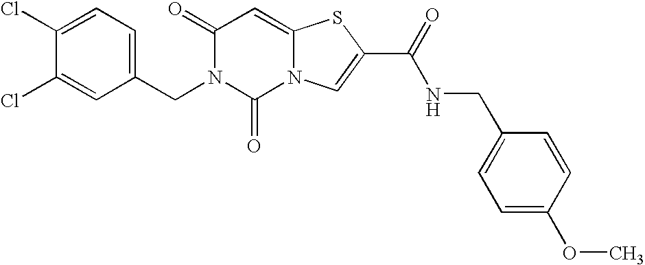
C1(=O)N(CC2=CC=C(Cl)C(Cl)=C2)C(=O)N2C(=C1)SC(C(=O)NCC1=CC=C(OC)C=C1)=C2
